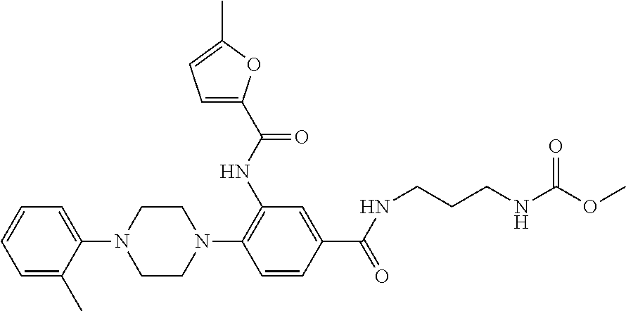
C1=CC=C(C)C(N2CCN(C3=C(NC(C4=CC=C(C)O4)=O)C=C(C(NCCCNC(OC)=O)=O)C=C3)CC2)=C1
